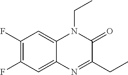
C1(F)=C(F)C=C2C(=C1)N(CC)C(=O)C(CC)=N2
